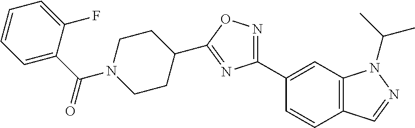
C1=C(C(=O)N2CCC(C3=NC(C4=CC5=C(C=C4)C=NN5C(C)C)=NO3)CC2)C(F)=CC=C1
